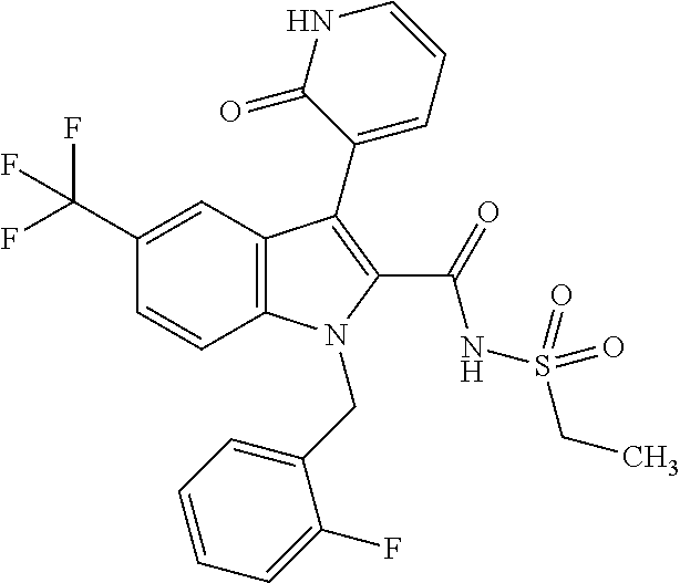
C1(C(F)(F)F)=CC2=C(C=C1)N(CC1=CC=CC=C1F)C(C(NS(CC)(=O)=O)=O)=C2C1=CC=CNC1=O
